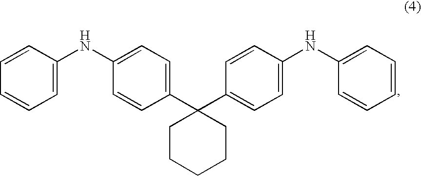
C1=C(NC2=CC=C(C3(C4=CC=C(NC5=CC=CC=C5)C=C4)CCCCC3)C=C2)C=CC=C1
